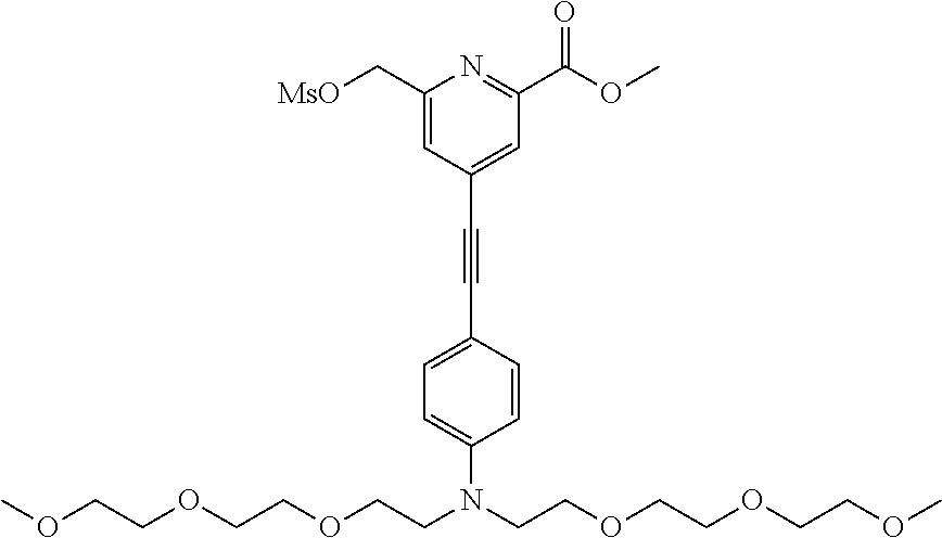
O(CCOCCOCCN(CCOCCOCCOC)C1=CC=C(C#CC2=CC(C(OC)=O)=NC(C[MsO])=C2)C=C1)C
